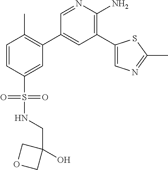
C1=NC(N)=C(C2=CN=C(C)S2)C=C1C1=C(C)C=CC(S(=O)(=O)NCC2(O)COC2)=C1
